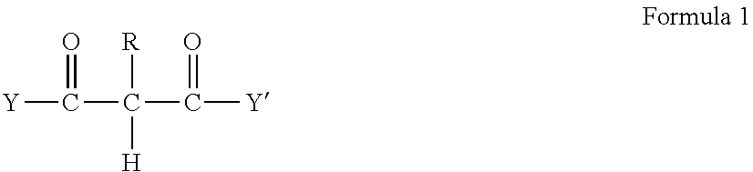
O=C(C([R])(C([Y])=O)[H])[Y]
